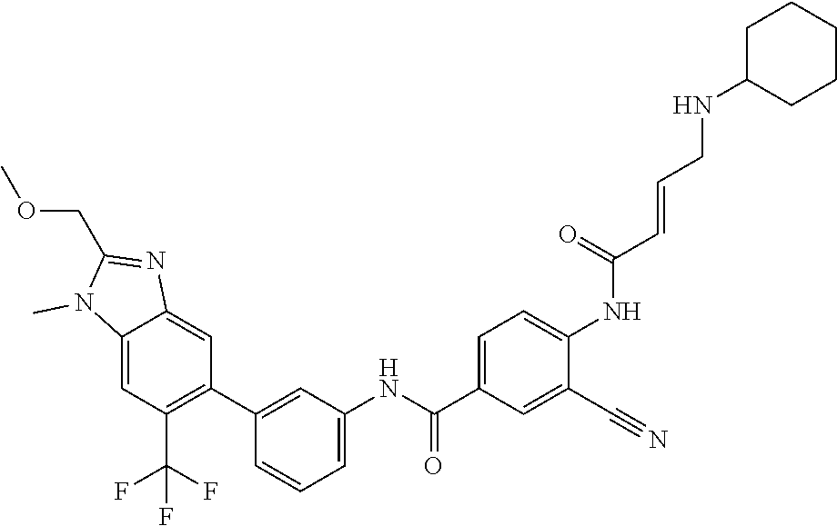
C12=CC(C(F)(F)F)=C(C3=CC(NC(C4=CC=C(NC(C=CCNC5CCCCC5)=O)C(C#N)=C4)=O)=CC=C3)C=C1N=C(COC)N2C
